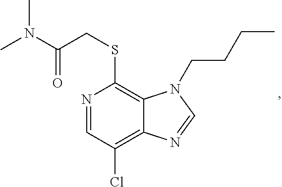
N1=CC(Cl)=C2C(=C1SCC(N(C)C)=O)N(CCCC)C=N2
